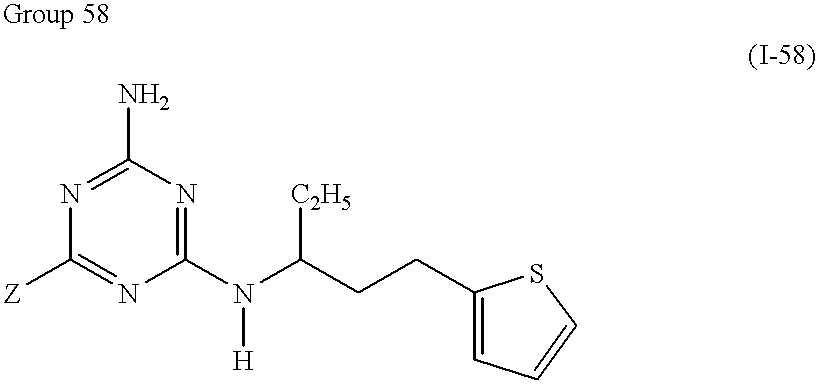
N1=C(N)N=C(N([H])C([C2H5])CCC2=CC=CS2)N=C1[Z]
